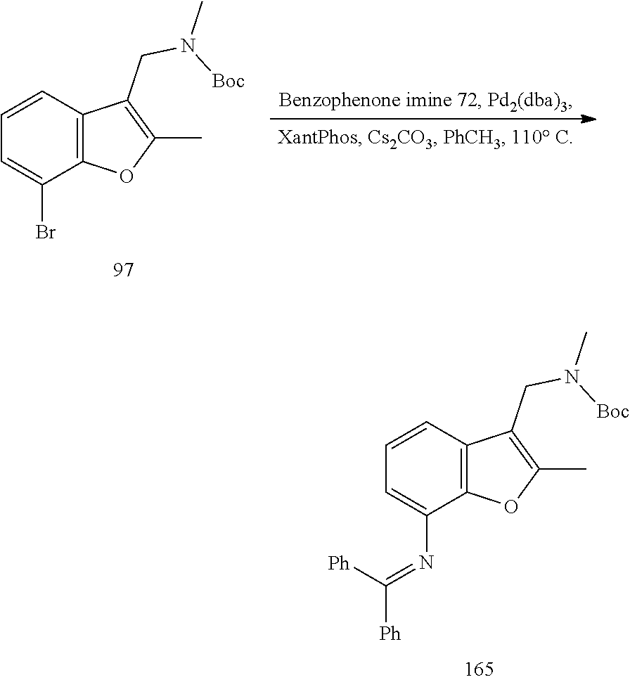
C12=C(C=CC=C1Br)C(CN([Boc])C)=C(C)O2.C12=C(C=CC=C1N=C([Ph])[Ph])C(CN([Boc])C)=C(C)O2
